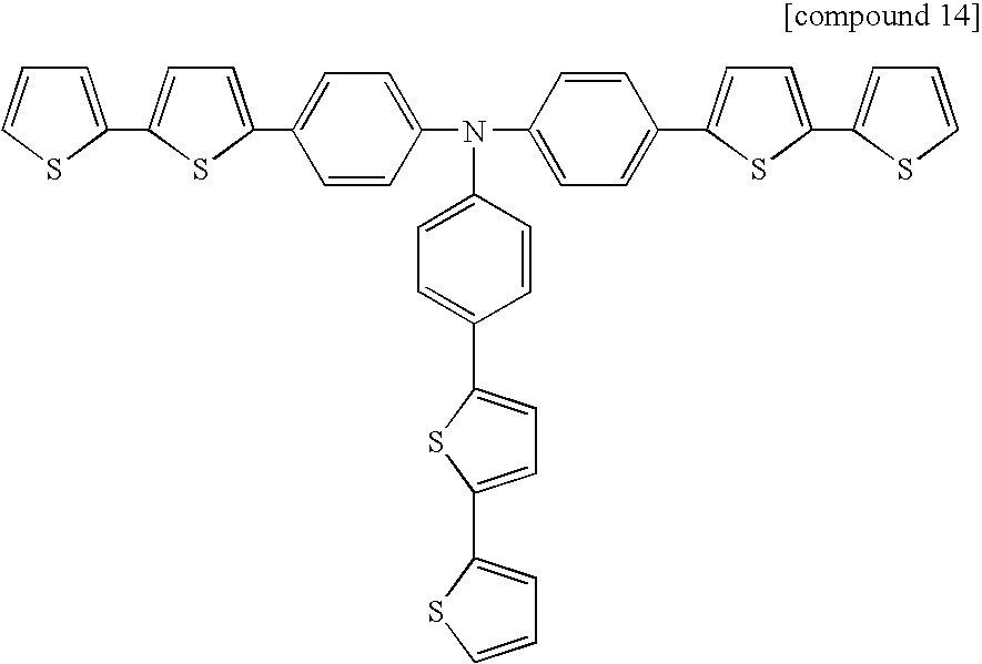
C1=C(C2=CC=C(C3=CC=C(N(C4=CC=C(C5=CC=C(C6=CC=CS6)S5)C=C4)C4=CC=C(C5=CC=C(C6=CC=CS6)S5)C=C4)C=C3)S2)SC=C1
